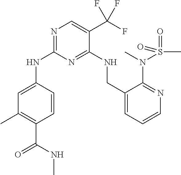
N1=C(NC2=CC(C)=C(C(NC)=O)C=C2)N=C(NCC2=CC=CN=C2N(C)S(=O)(C)=O)C(C(F)(F)F)=C1
